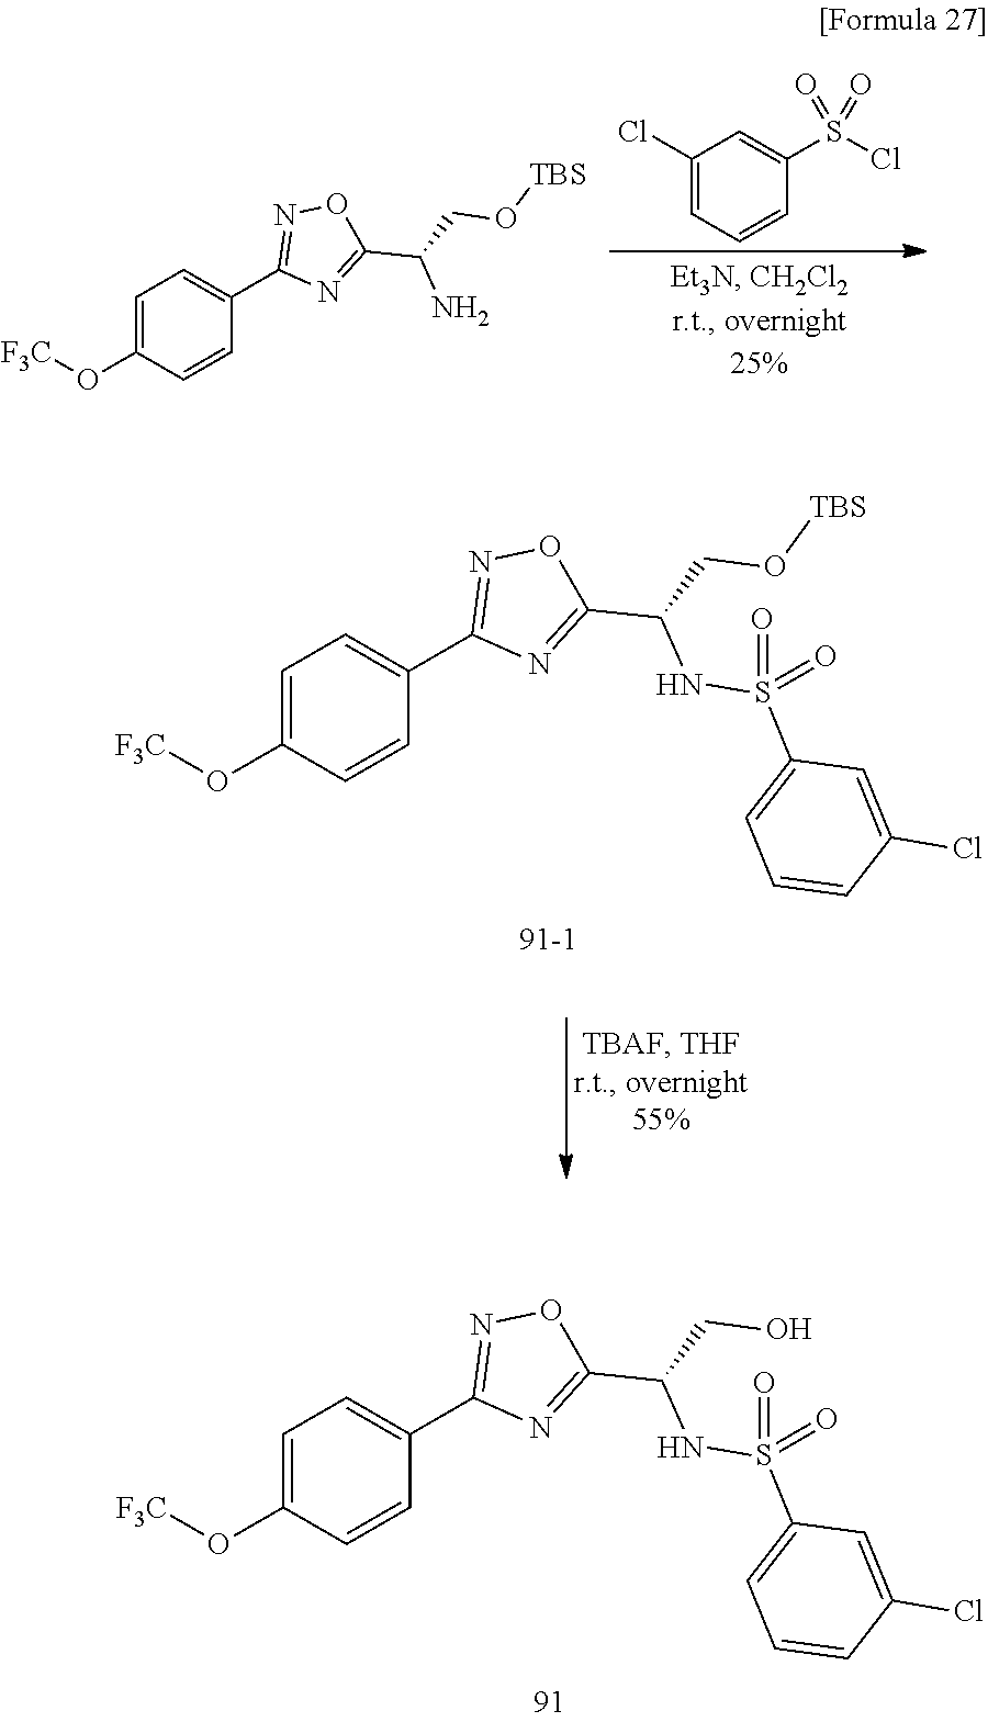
C1=C(O[F3C])C=CC(C2=NOC(C(NS(=O)(C3=CC=CC(Cl)=C3)=O)CO)=N2)=C1.C1(Cl)=CC=CC(S(Cl)(=O)=O)=C1.C1=C(O[F3C])C=CC(C2=NOC(C(N)CO[TBS])=N2)=C1.C1=C(O[F3C])C=CC(C2=NOC(C(NS(=O)(C3=CC=CC(Cl)=C3)=O)CO[TBS])=N2)=C1
